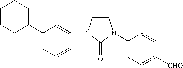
C1(N2CCN(C3=CC(C4CCCCC4)=CC=C3)C2=O)=CC=C([CHO])C=C1
